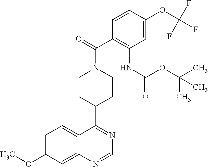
C12=CC=C(OC)C=C1N=CN=C2C1CCN(C(=O)C2=C(NC(OC(C)(C)C)=O)C=C(OC(F)(F)F)C=C2)CC1
